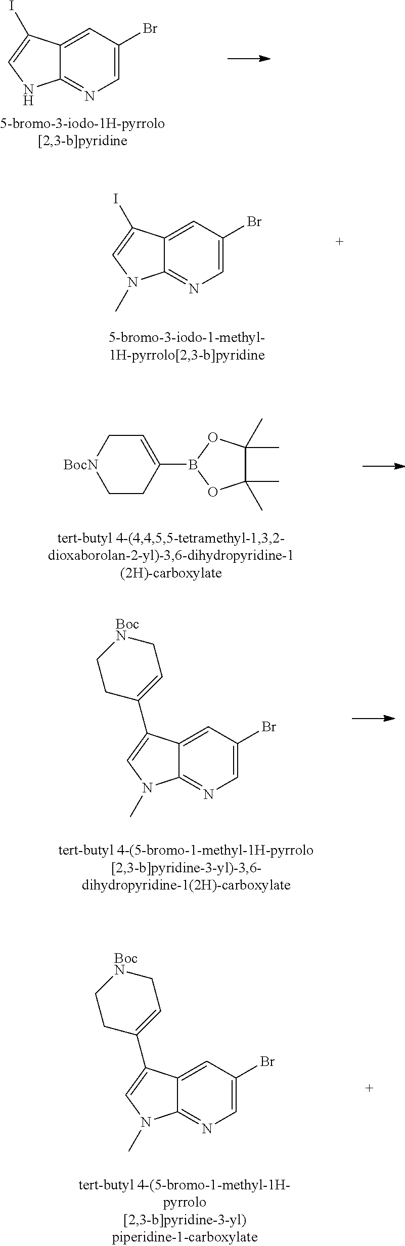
C12=CC(Br)=CN=C1NC=C2I.C12=CC(Br)=CN=C1N(C)C=C2I.C1CC(B2OC(C)(C)C(C)(C)O2)=CC[BocN]1.C12=CC(Br)=CN=C1N(C)C=C2C1=CC[BocN]CC1.C12=CC(Br)=CN=C1N(C)C=C2C1=CC[BocN]CC1
